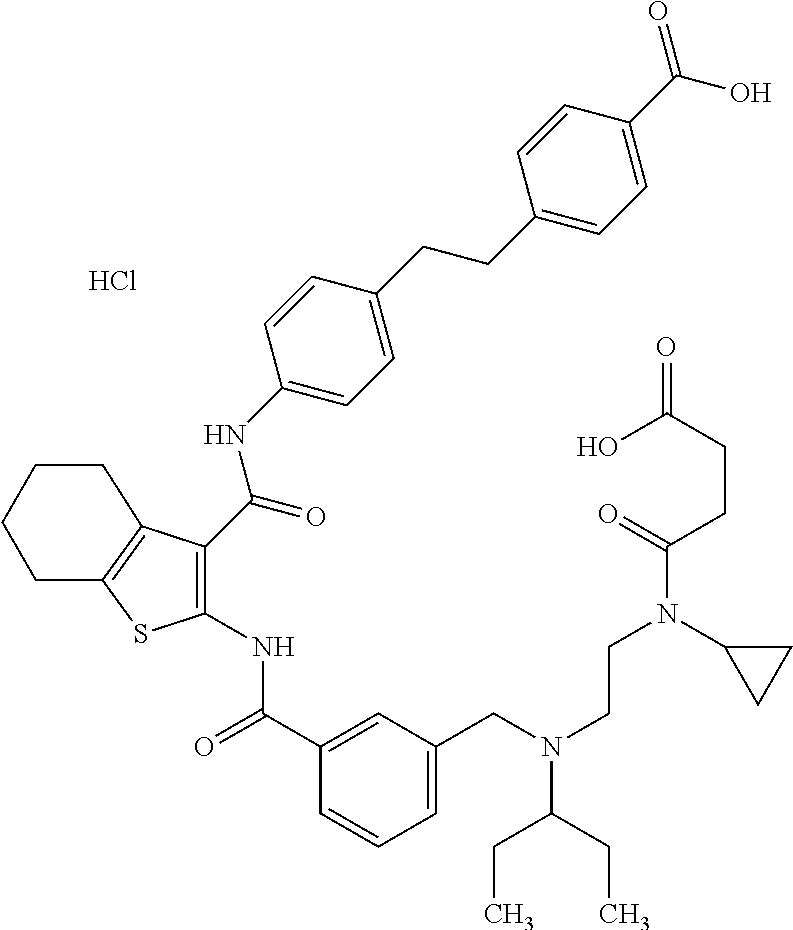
Cl.C1(C(=O)NC2=C(C(NC3=CC=C(CCC4=CC=C(C(=O)O)C=C4)C=C3)=O)C3=C(S2)CCCC3)=CC(CN(CCN(C2CC2)C(CCC(=O)O)=O)C(CC)CC)=CC=C1
